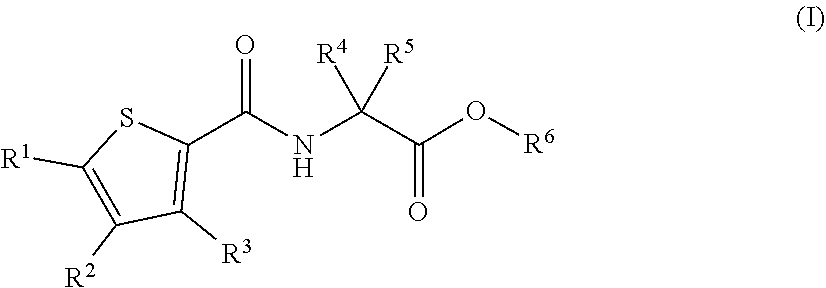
[R1]C1=C([R2])C([R3])=C(C(=O)NC(C(=O)O[R6])([R4])[R5])S1
